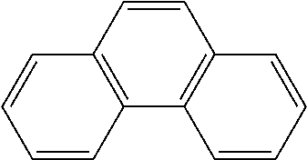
C1=CC2=C(C3=C1C=CC=C3)C=CC=C2
